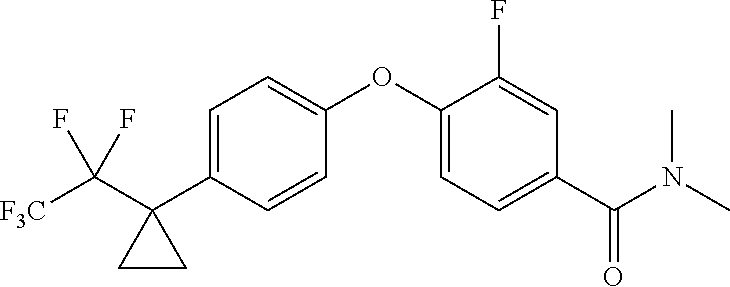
C1=C(C2(C([F3C])(F)F)CC2)C=CC(OC2=CC=C(C(N(C)C)=O)C=C2F)=C1
